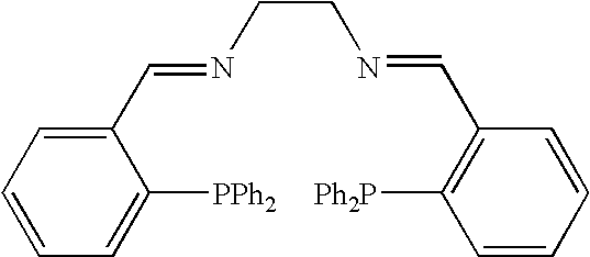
C1=CC=C(C=NCCN=CC2=C([Ph2P])C=CC=C2)C([PPh2])=C1
